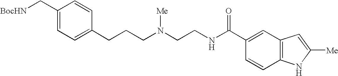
C1(C[BocHN])=CC=C(CCCN(CCNC(C2=CC3=C(C=C2)NC([Me])=C3)=O)[Me])C=C1
